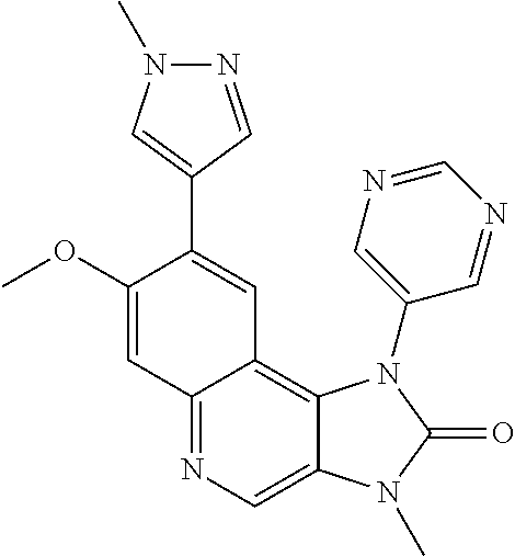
C12=NC=C3C(=C1C=C(C1=CN(C)N=C1)C(OC)=C2)N(C1=CN=CN=C1)C(=O)N3C
